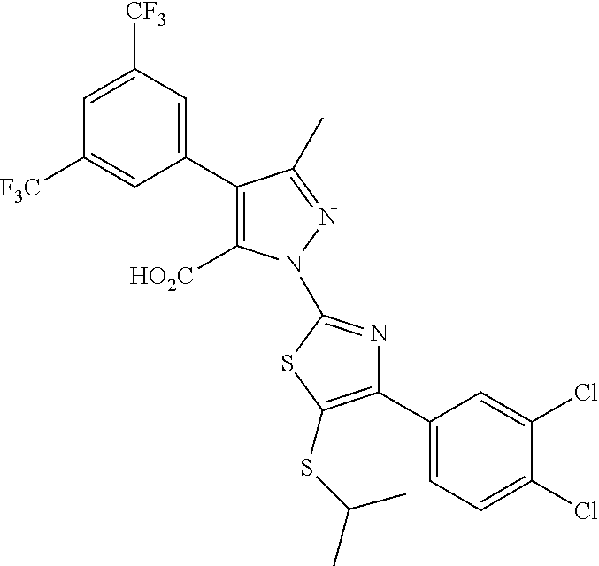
C1(C2=C([HO2C])N(C3=NC(C4=CC=C(Cl)C(Cl)=C4)=C(SC(C)C)S3)N=C2C)=CC([CF3])=CC([F3C])=C1
